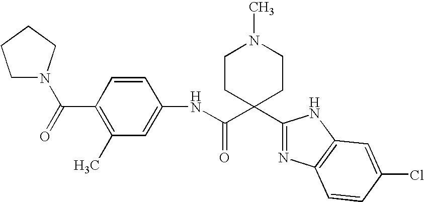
N(C(C1(C2=NC3=C(N2)C=C(Cl)C=C3)CCN(C)CC1)=O)C1=CC(C)=C(C(=O)N2CCCC2)C=C1
